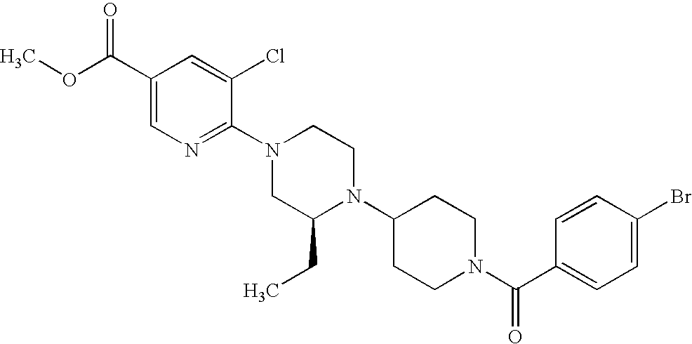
C1(Br)=CC=C(C(N2CCC(N3C(CC)CN(C4=NC=C(C(OC)=O)C=C4Cl)CC3)CC2)=O)C=C1
